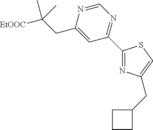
C1(C2=NC(CC3CCC3)=CS2)=NC=NC(CC([EtOOC])(C)C)=C1
